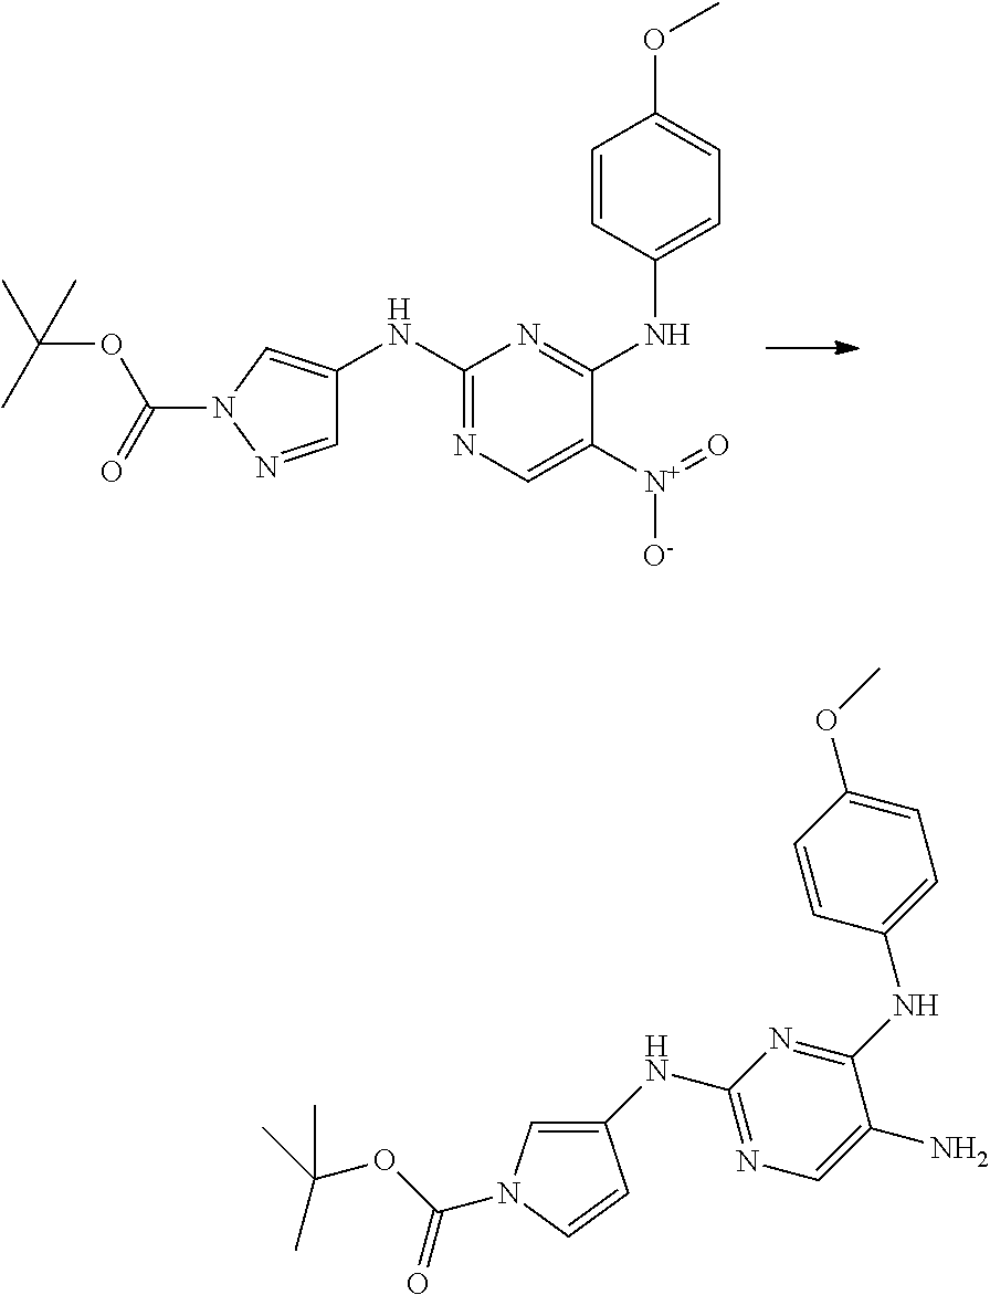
C1(NC2=CN(C(=O)OC(C)(C)C)N=C2)=NC=C([N+](=O)[O-])C(NC2=CC=C(OC)C=C2)=N1.C1(NC2=NC=C(N)C(NC3=CC=C(OC)C=C3)=N2)=CN(C(OC(C)(C)C)=O)C=C1
